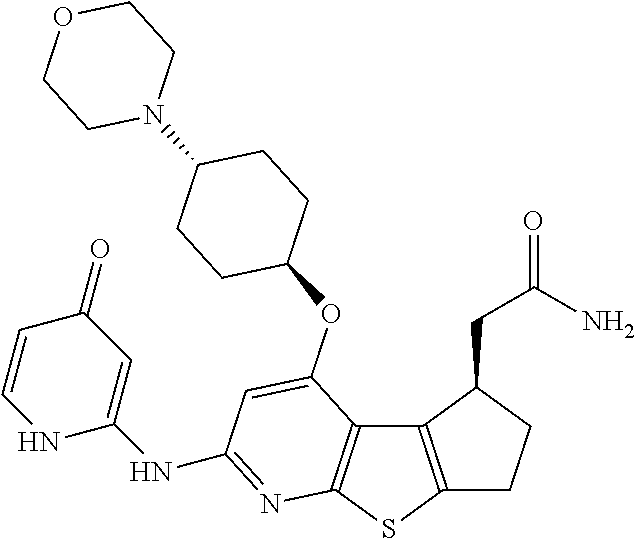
C12=C(SC3=C1C(OC1CCC(N4CCOCC4)CC1)=CC(NC1=CC(=O)C=CN1)=N3)CCC2CC(=O)N
